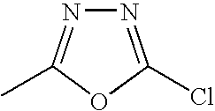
N1=C(Cl)OC(C)=N1
